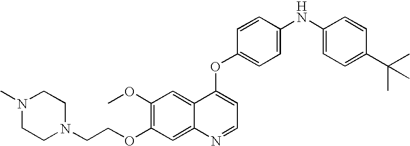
C1=CC(OC2=CC=NC3=CC(OCCN4CCN(C)CC4)=C(OC)C=C23)=CC=C1NC1=CC=C(C(C)(C)C)C=C1
